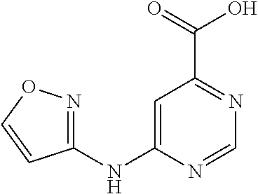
C1=C(NC2=NOC=C2)N=CN=C1C(=O)O
